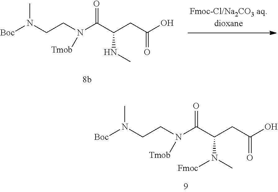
N(C(C(CC(O)=O)NC)=O)(CCN([Boc])C)[Tmob].N(C(C(CC(O)=O)N(C)[Fmoc])=O)(CCN([Boc])C)[Tmob]
